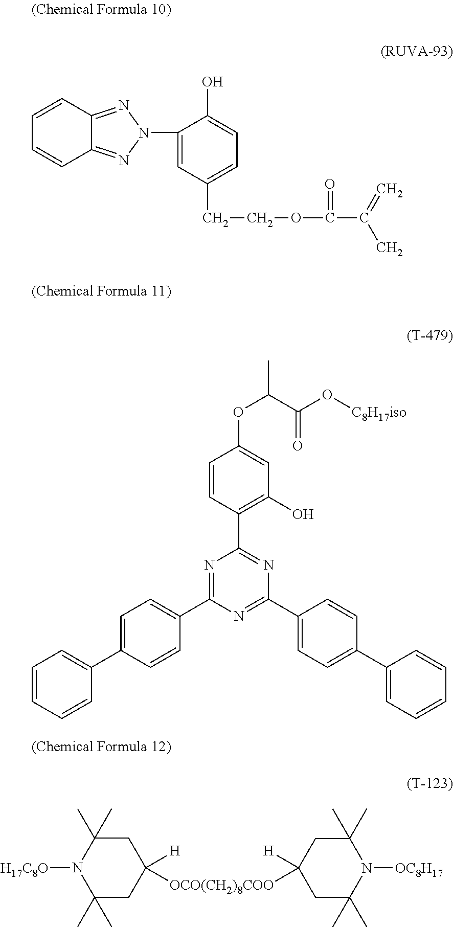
C1=CC2=NN(C3=CC(CCOC(C(=C)C)=O)=CC=C3O)N=C2C=C1.C1=CC(C2=NC(C3=CC=C(C4=CC=CC=C4)C=C3)=NC(C3=CC=C(C4=CC=CC=C4)C=C3)=N2)=C(O)C=C1OC(C)C(O[C8H17iso])=O.C1C(C)(C)N([H17C8O])C(C)(C)CC1([H])[OCO(CH2)8COO]C1([H])CC(C)(C)N([OC8H17])C(C)(C)C1
